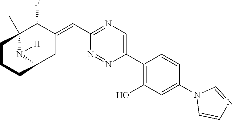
C12(C)N([H])C(CC(=CC3=NC=C(C4=C(O)C=C(N5C=CN=C5)C=C4)N=N3)C1F)CCC2
